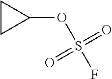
C1CC1OS(=O)(=O)F
